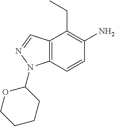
C1(N)=C(CC)C2=C(N(C3CCCCO3)N=C2)C=C1
